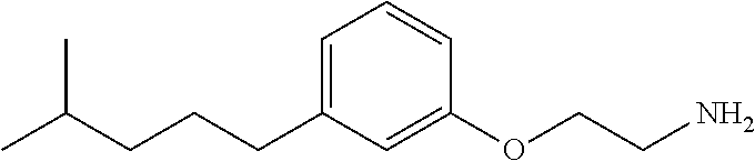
C(CCC1=CC=CC(OCCN)=C1)C(C)C
